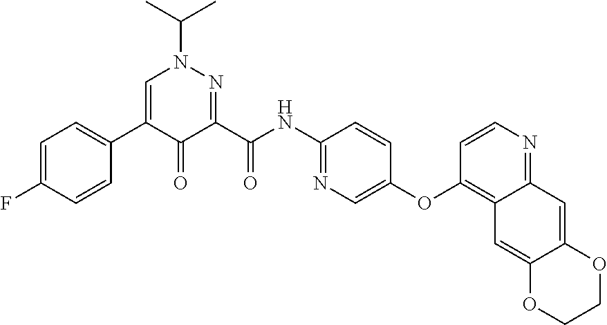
C1=C(F)C=CC(C2=CN(C(C)C)N=C(C(NC3=NC=C(OC4=C5C(=NC=C4)C=C4C(=C5)OCCO4)C=C3)=O)C2=O)=C1
